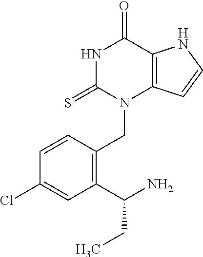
C1=CC(CN2C3=C(C(=O)NC2=S)NC=C3)=C(C(N)CC)C=C1Cl
